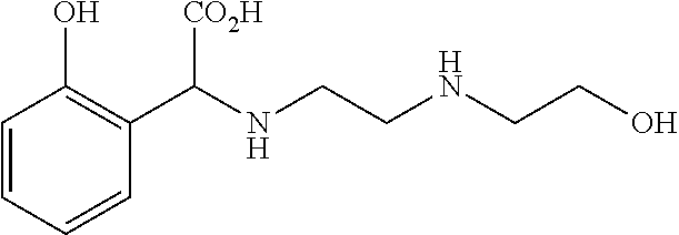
C1=CC=CC(C(NCCNCCO)[CO2H])=C1O
